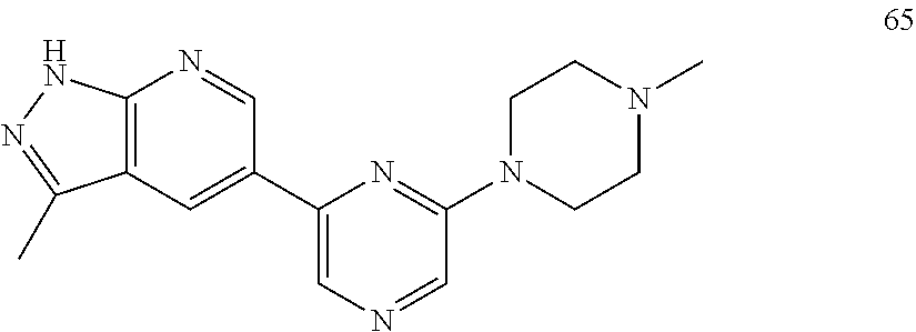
C1(C2=CC3=C(N=C2)NN=C3C)=CN=CC(N2CCN(C)CC2)=N1
